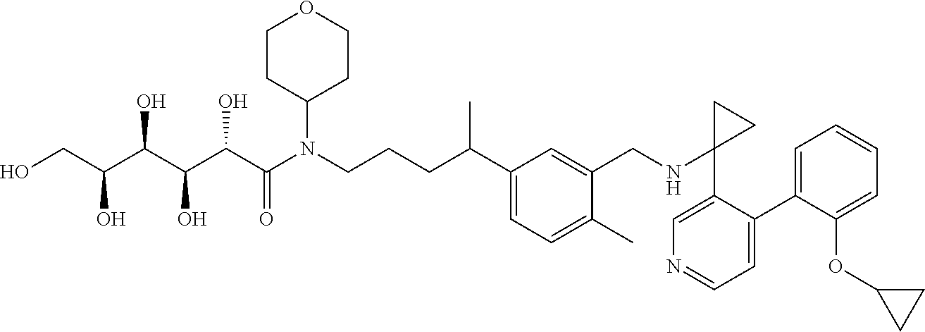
C1(C2=CC=NC=C2C2(NCC3=CC(C(CCCN(C(C(C(C(C(CO)O)O)O)O)=O)C4CCOCC4)C)=CC=C3C)CC2)=CC=CC=C1OC1CC1
